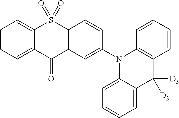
C1=CC=C2C(=C1)S(=O)(=O)C1C(C2=O)C=C(N2C3=CC=CC=C3C([D3])([D3])C3=C2C=CC=C3)C=C1
